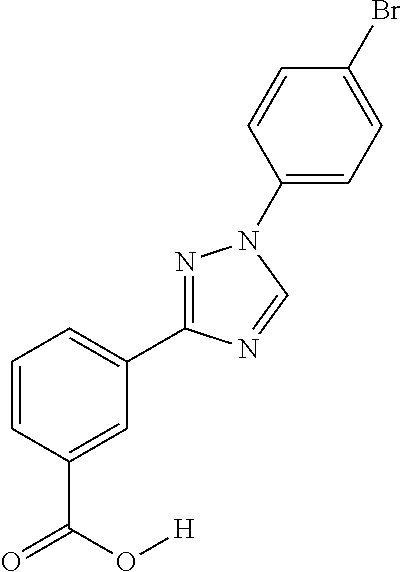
C1=CC=C(C2=NN(C3=CC=C(Br)C=C3)C=N2)C=C1C(=O)O[H]
